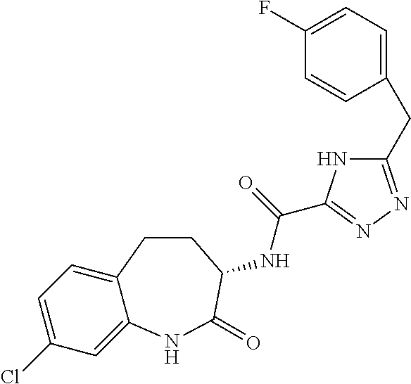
C1=C(Cl)C=C2C(=C1)CCC(NC(=O)C1=NN=C(CC3=CC=C(F)C=C3)N1)C(=O)N2
